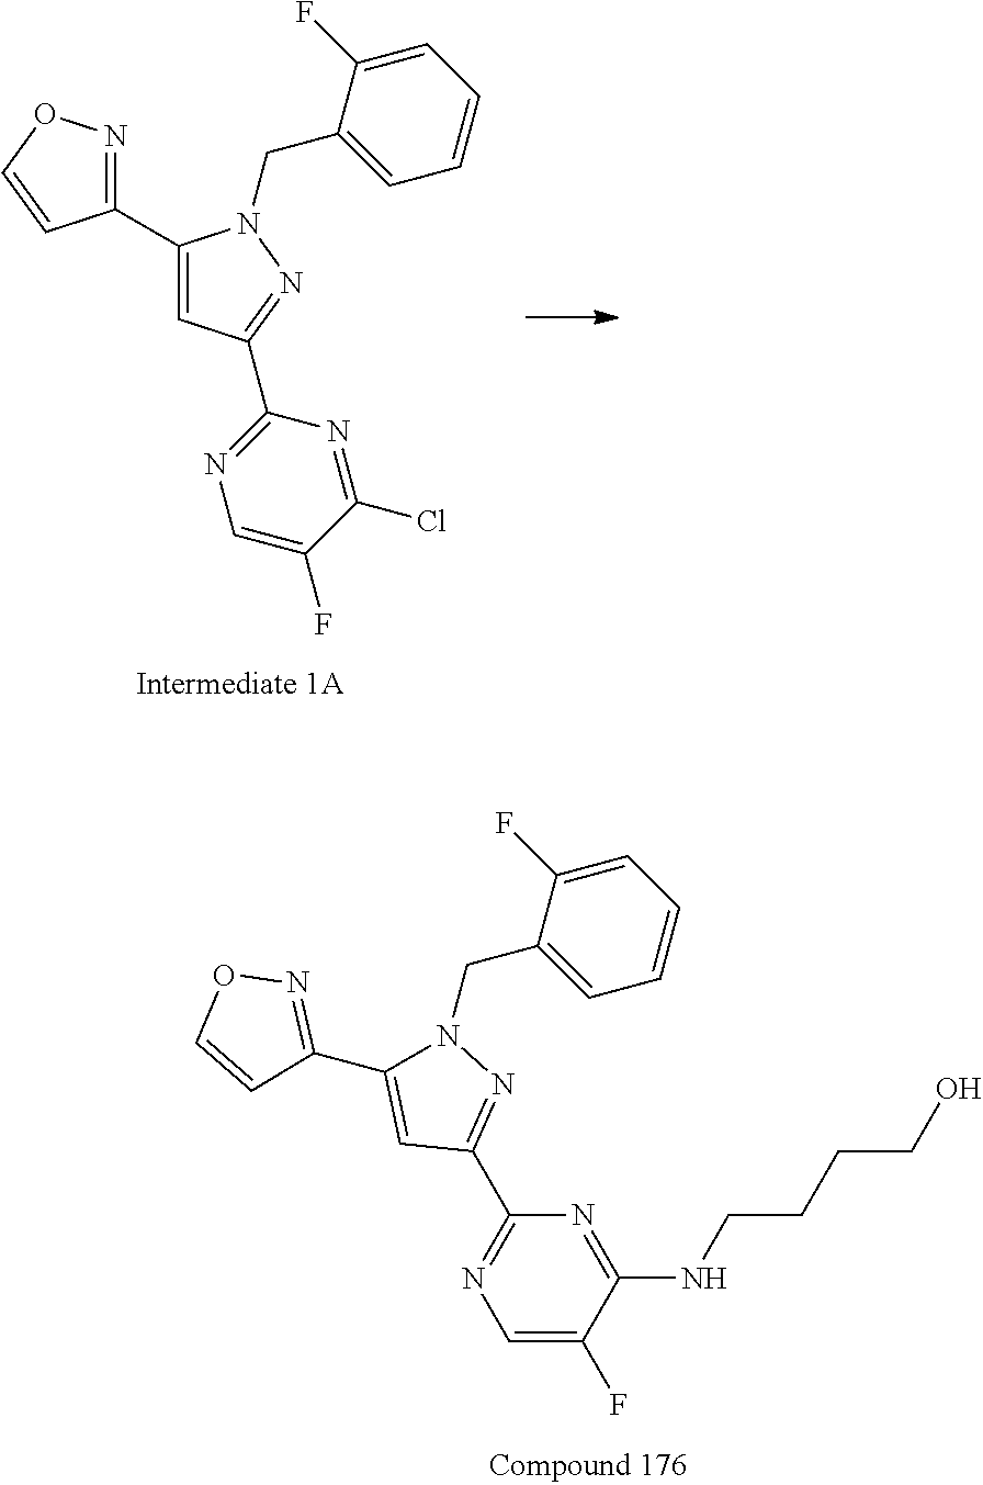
C1(C2=CC(C3=NC=C(F)C(Cl)=N3)=NN2CC2=CC=CC=C2F)=NOC=C1.C1=C(F)C(NCCCCO)=NC(C2=NN(CC3=CC=CC=C3F)C(C3=NOC=C3)=C2)=N1
